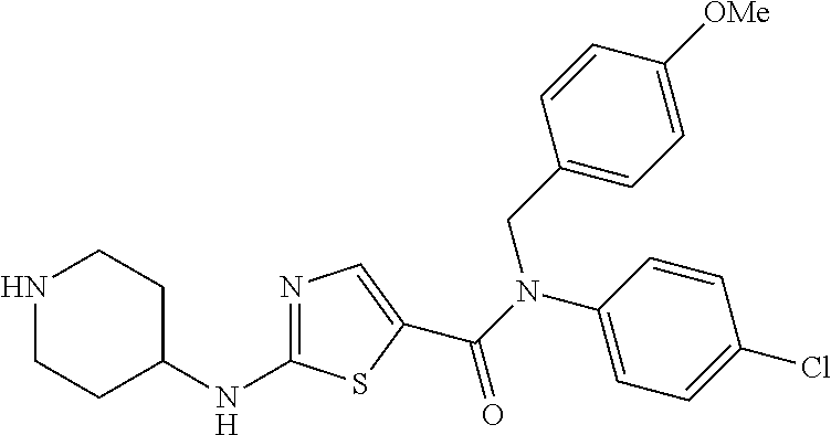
N1CCC(NC2=NC=C(C(N(CC3=CC=C([OMe])C=C3)C3=CC=C(Cl)C=C3)=O)S2)CC1
